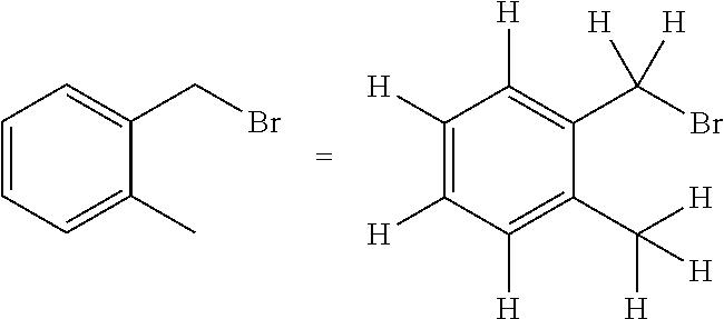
C1=C(CBr)C(C)=CC=C1.C1([H])=C([H])C([H])=C(C([H])([H])[H])C(C(Br)([H])[H])=C1[H]
